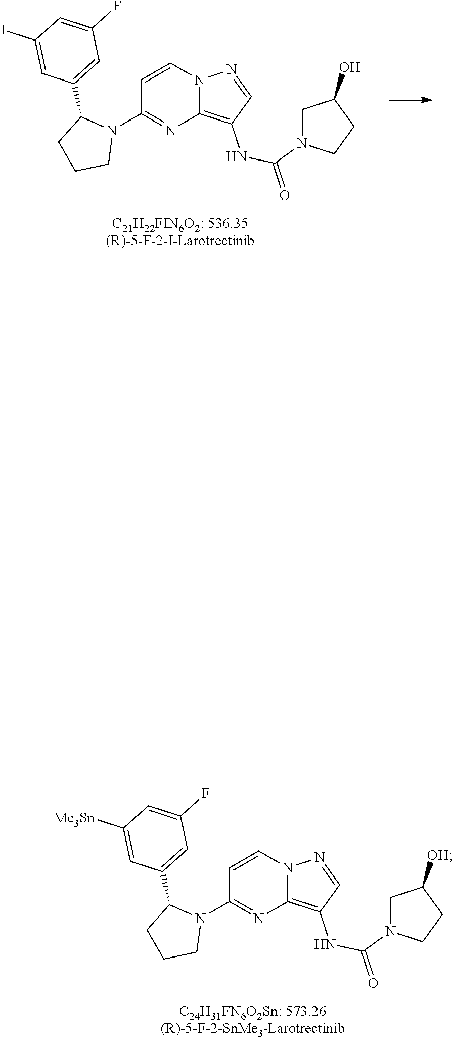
C1=CN2C(=C(NC(=O)N3CC(O)CC3)C=N2)N=C1N1C(C2=CC(F)=CC(I)=C2)CCC1.[C21H22FIN6O2: 536.35(R)-5-F-2-I-Larotrectinib].C1=CN2C(=C(NC(=O)N3CC([OH])CC3)C=N2)N=C1N1C(C2=CC(F)=CC([Me3Sn])=C2)CCC1.[C24H31FN6O2Sn: 573.26(R)-5-F-2-SnMe3-Larotrectinib]
